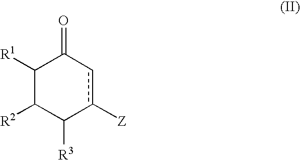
C1([R1])C([R2])C([R3])c([Z])cC1=O
